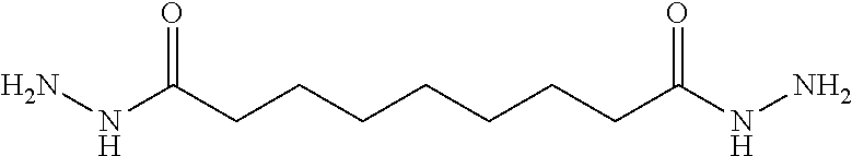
C(CCCCC(NN)=O)CCC(NN)=O
